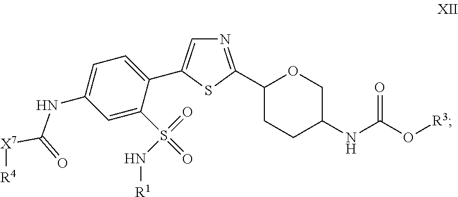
N1=C(C2CCC(NC(O[R3])=O)CO2)SC(C2=CC=C(NC([X7][R4])=O)C=C2S(=O)(=O)N[R1])=C1
